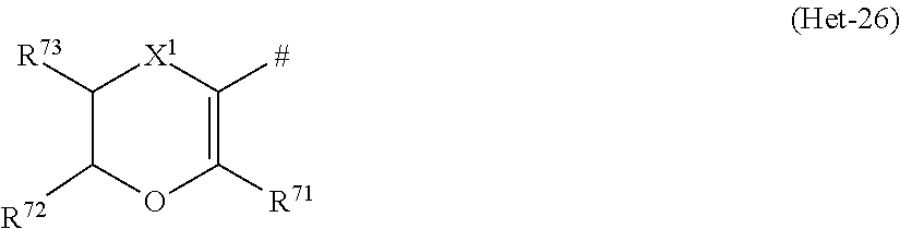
C1([R73])C([R72])OC([R71])=C([#])[X1]1
